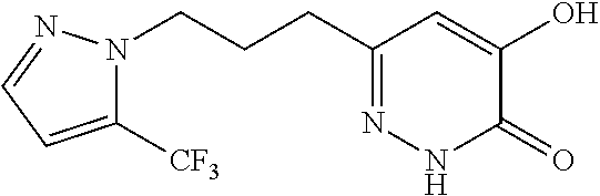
N1(CCCC2=NNC(=O)C(O)=C2)C([CF3])=CC=N1
